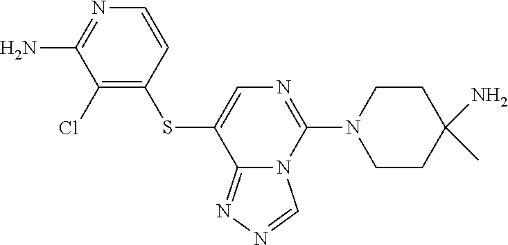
N1(C2=NC=C(SC3=C(Cl)C(N)=NC=C3)C3=NN=CN23)CCC(C)(N)CC1
